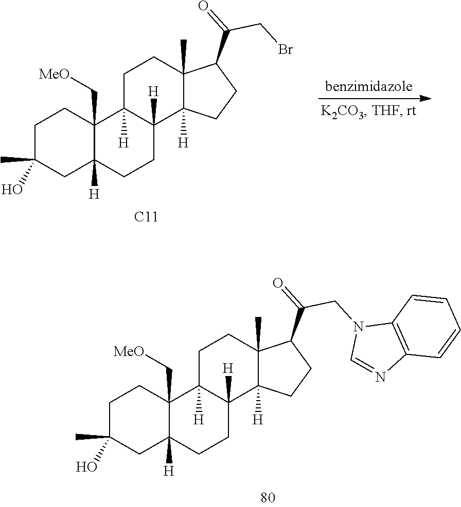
C1C(C)(O)CC2([H])C(C[MeO])(C1)C1([H])C([H])(CC2)C2([H])C(C)(CC1)C(C(=O)CBr)CC2.[C11].C1C(C)(O)CC2([H])C(C[MeO])(C1)C1([H])C([H])(CC2)C2([H])C(C)(CC1)C(C(=O)CN1C=NC3=C1C=CC=C3)CC2
